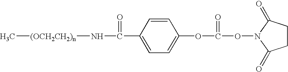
O(C(=O)ON1C(=O)CCC1=O)C1=CC=C(C(=O)N[(OCH2CH2)n]C)C=C1
